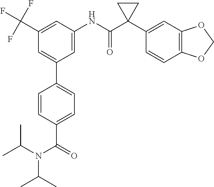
C1=C(NC(C2(C3=CC4=C(C=C3)OCO4)CC2)=O)C=C(C(F)(F)F)C=C1C1=CC=C(C(=O)N(C(C)C)C(C)C)C=C1
